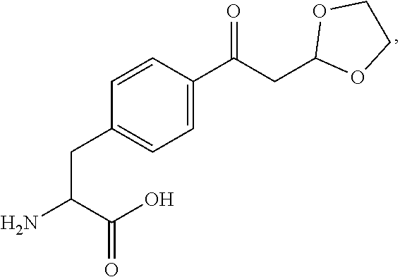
C1=CC(C(CC2OCCO2)=O)=CC=C1CC(C(=O)O)N
